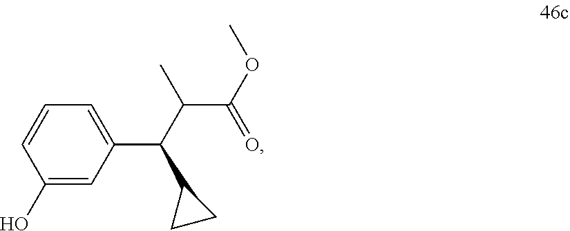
C1(O)=CC(C(C(C(OC)=O)C)C2CC2)=CC=C1
